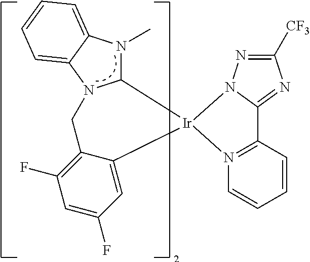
C1([CF3])=NN2C(=N1)C1=N(C=CC=C1)[Ir]21C2=CC(F)=CC(F)=C2CN2C1N(C)C1=CC=CC=C12
